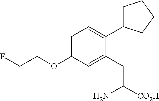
C1=C(OCCF)C=C(CC([CO2H])N)C(C2CCCC2)=C1
